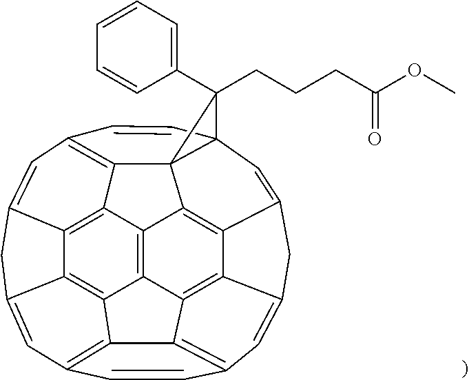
C12=C3C4=C5C6=C7C8=C4C49C3=C3C=C1CC1=CC%10=C(C5=C21)C6=C(C=C7CC8=CC4(C=C3)C9(CCCC(OC)=O)C1=CC=CC=C1)C=C%10
